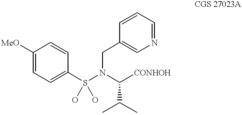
C1([MeO])=CC=C(S(N(C([CONHOH])C(C)C)CC2=CN=CC=C2)(O)O)C=C1
